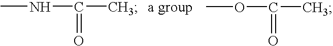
CNC(C)=O.COC(C)=O
